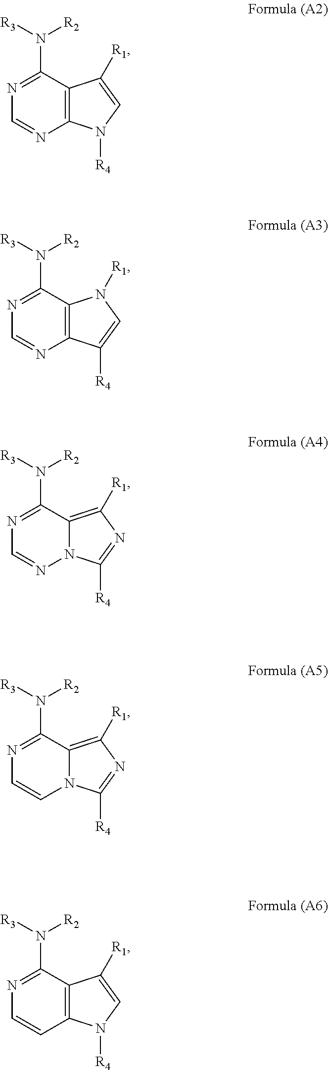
C1=NC2=C(C(N([R2])[R3])=N1)C([R1])=CN2[R4].C1=NC2=C(C(N([R2])[R3])=N1)N([R1])C=C2[R4].C1=NN2C(=C([R1])N=C2[R4])C(N([R2])[R3])=N1.C1=CN2C(=C([R1])N=C2[R4])C(N([R2])[R3])=N1.C1=CC2=C(C(N([R2])[R3])=N1)C([R1])=CN2[R4]
